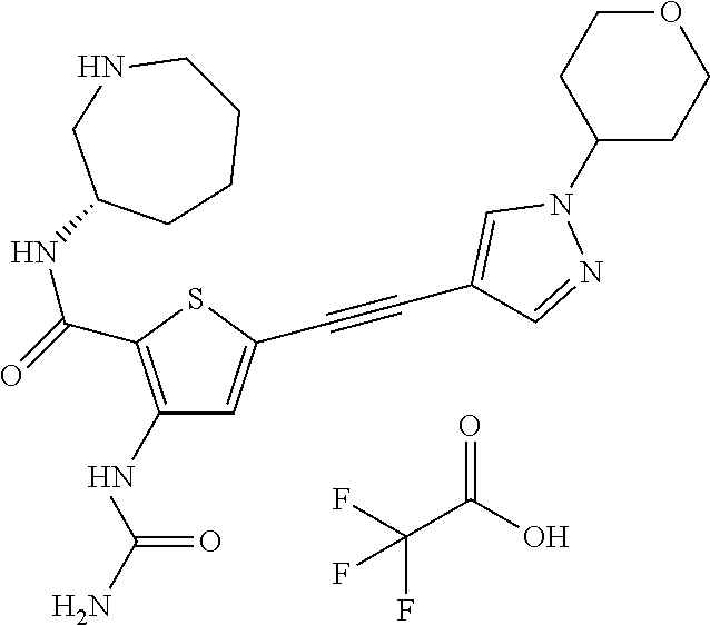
C1(NC(N)=O)=C(C(=O)NC2CCCCNC2)SC(C#CC2=CN(C3CCOCC3)N=C2)=C1.O=C(C(F)(F)F)O
